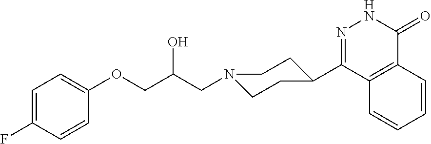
C1(C2=NNC(=O)C3=C2C=CC=C3)CCN(CC(COC2=CC=C(F)C=C2)O)CC1
